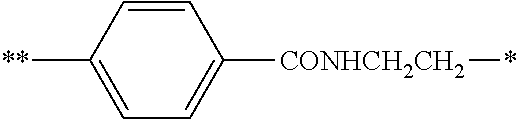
C1=C([**])C=CC([CONHCH2CH2]*)=C1
